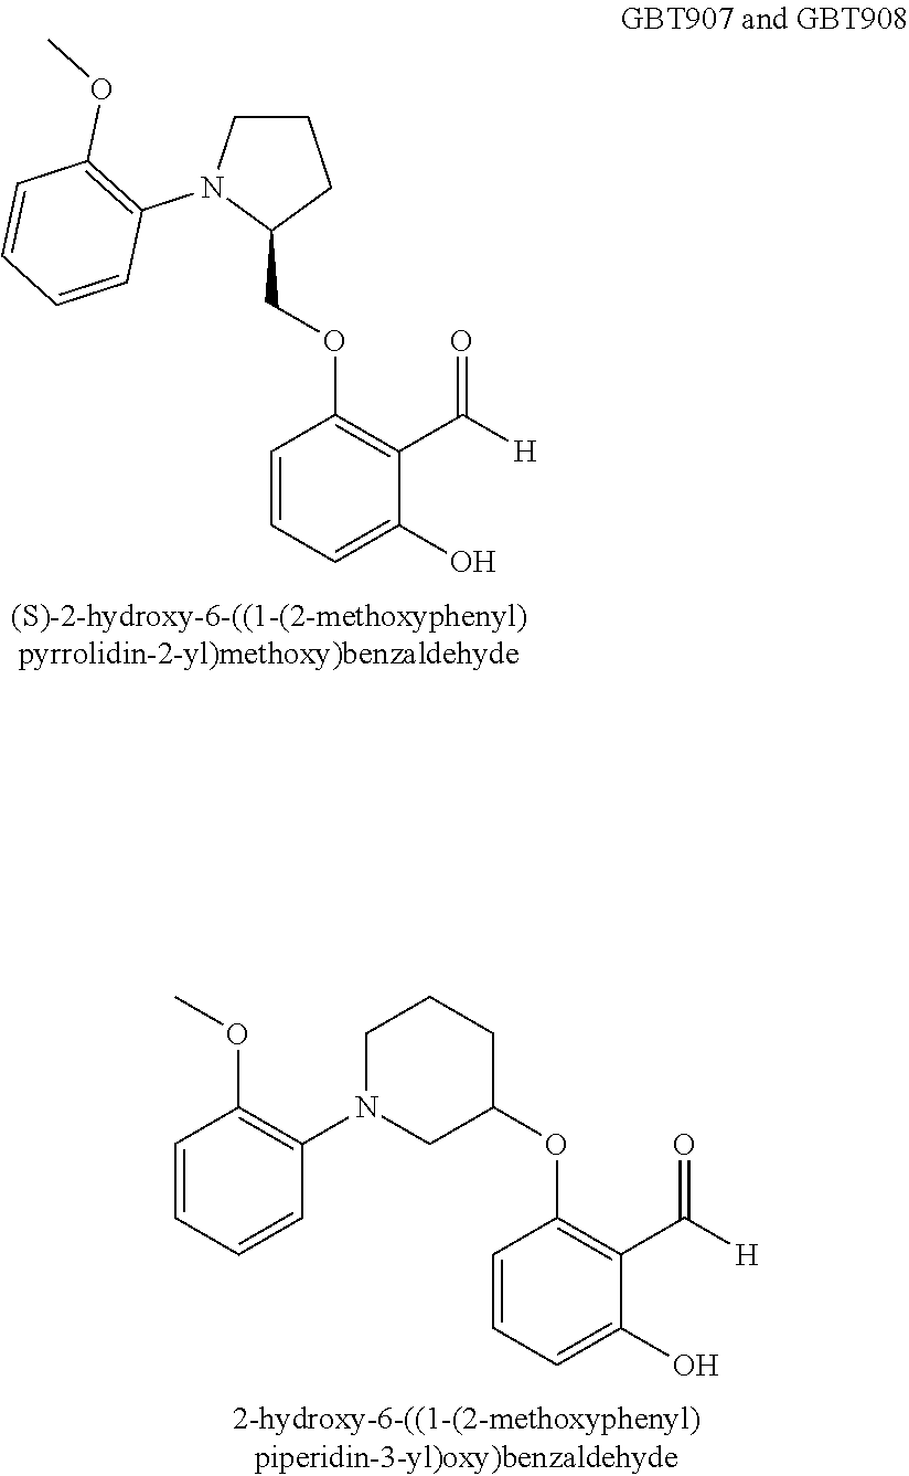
C1=CC=C(O)C(C([H])=O)=C1OCC1CCCN1C1=C(OC)C=CC=C1.C1=CC=C(O)C(C([H])=O)=C1OC1CN(C2=C(OC)C=CC=C2)CCC1
